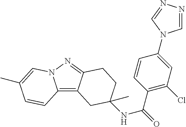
C12=C3C(=NN1C=C(C)C=C2)CCC(C)(NC(=O)C1=C(Cl)C=C(N2C=NN=C2)C=C1)C3
